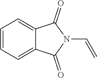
C1=CC=C2C(=C1)C(=O)N(C=C)C2=O
